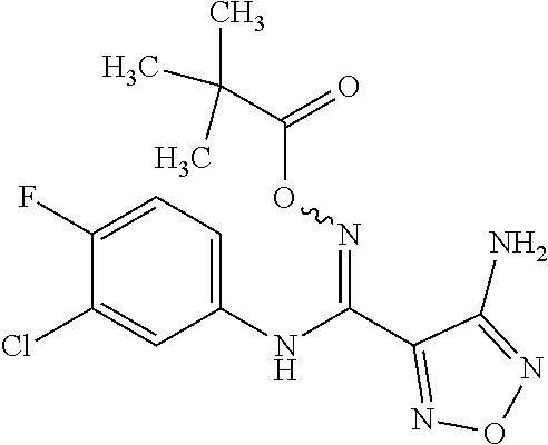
C1(C(NC2=CC=C(F)C(Cl)=C2)=NOC(C(C)(C)C)=O)=NON=C1N
